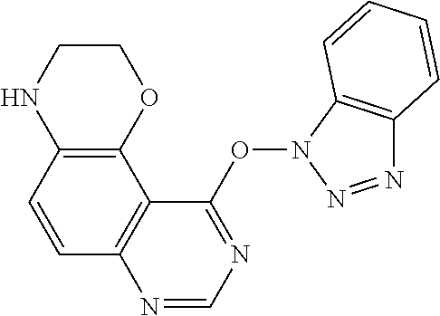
C1=CC2=C(C3=C1N=CN=C3ON1N=NC3=C1C=CC=C3)OCCN2
